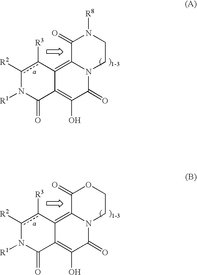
c1([R2])c([R3])C2=C3N(C(=O)C(O)=C2C(=O)N1[R1])CCN([R8])C3=O.c1([R2])c([R3])C2=C3N(C(=O)C(O)=C2C(=O)N1[R1])CCOC3=O
